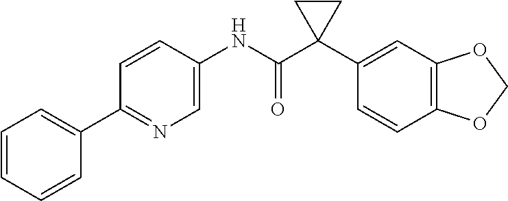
C1=CC=CC(C2=NC=C(NC(C3(C4=CC5=C(C=C4)OCO5)CC3)=O)C=C2)=C1
